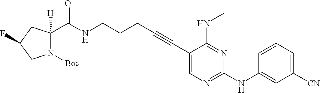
C1(C#CCCCNC(=O)C2([H])N([Boc])CC(F)C2)=CN=C(NC2=CC([CN])=CC=C2)N=C1NC
